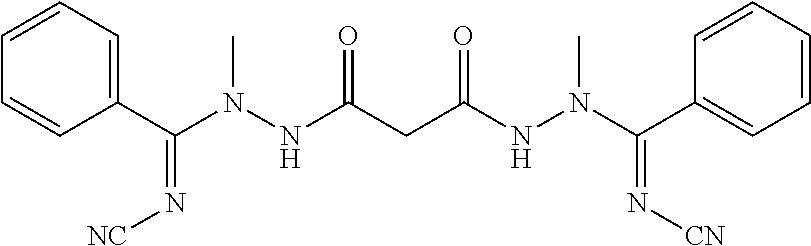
C1=CC(C(N(NC(CC(=O)NN(C)C(=N[CN])C2=CC=CC=C2)=O)C)=N[NC])=CC=C1
